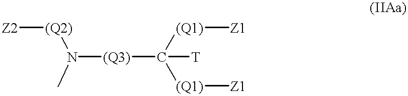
[Z2][(Q2)]N([(Q3)]C([T])([(Q1)][Z1])[(Q1)][Z1])C
